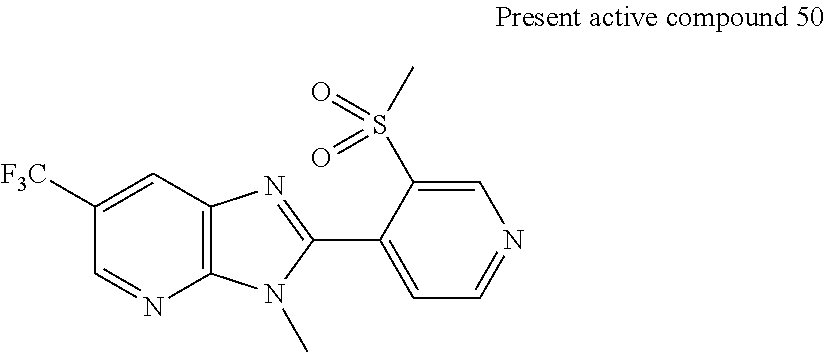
C1=C([F3C])C=NC2=C1N=C(C1=CC=NC=C1S(C)(=O)=O)N2C
